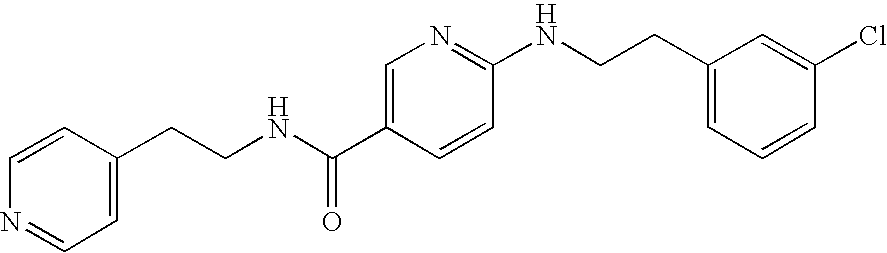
N1=CC=C(CCNC(=O)C2=CN=C(NCCC3=CC=CC(Cl)=C3)C=C2)C=C1
